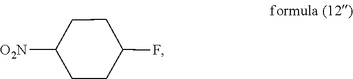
C1CC([O2N])CCC1F
